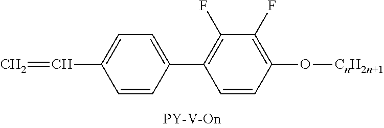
C1(C=C)=CC=C(C2=C(F)C(F)=C(O[CnH2n+1])C=C2)C=C1
